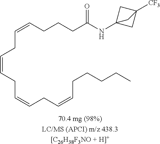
C(CC=CCC=CCCCCC)=CCC=CCCCC(NC12CC([CF3])(C1)C2)=O
